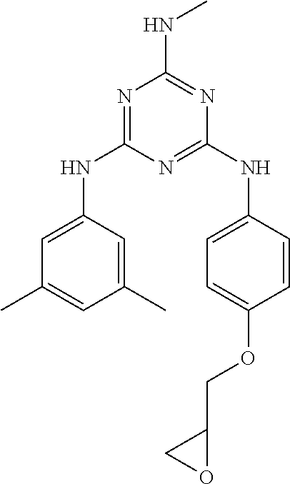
N1=C(NC2=CC(C)=CC(C)=C2)N=C(NC2=CC=C(OCC3OC3)C=C2)N=C1NC
